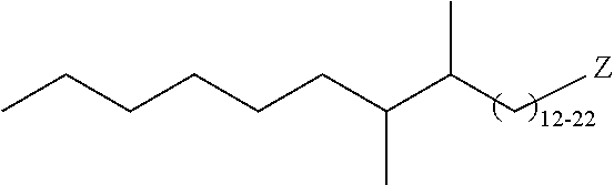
C(C(C[Z])C)(CCCCCC)C
